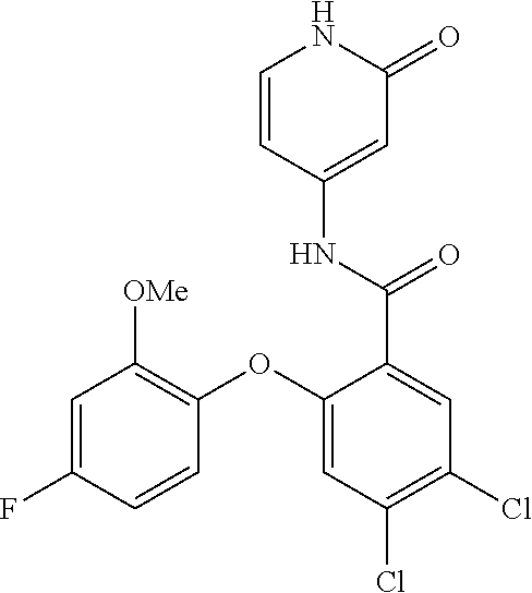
C1=C(F)C=CC(OC2=CC(Cl)=C(Cl)C=C2C(NC2=CC(=O)NC=C2)=O)=C1[OMe]
